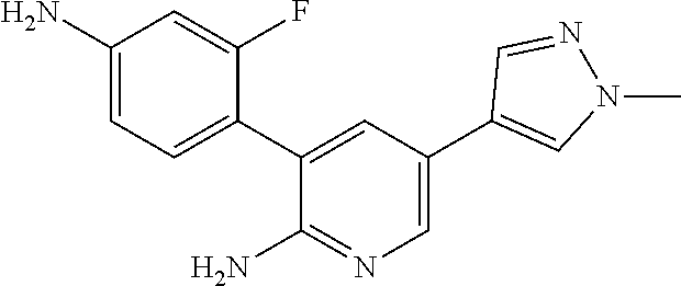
NC1=CC=C(C2=CC(C3=CN(C)N=C3)=CN=C2N)C(F)=C1
